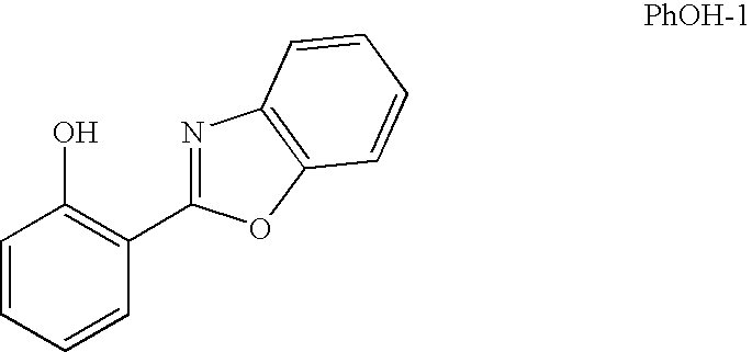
C1=CC=CC(C2=NC3=C(O2)C=CC=C3)=C1O
